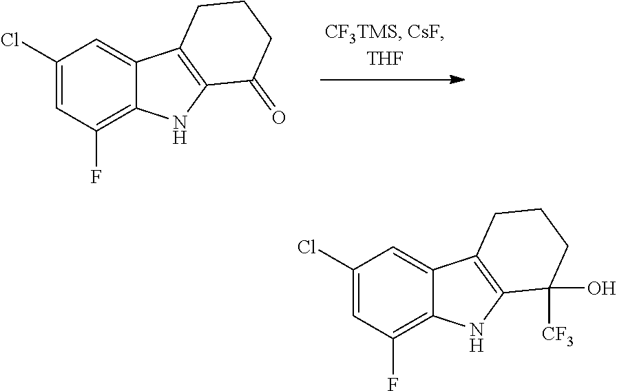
C1(Cl)=CC(F)=C2C(=C1)C1=C(N2)C(=O)CCC1.C1(Cl)=CC(F)=C2C(=C1)C1=C(N2)C([CF3])(O)CCC1
